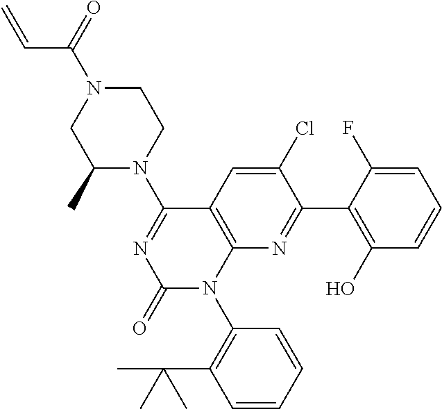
C1=CC=CC(N2C3=C(C=C(Cl)C(C4=C(O)C=CC=C4F)=N3)C(N3CCN(C(=O)C=C)CC3C)=NC2=O)=C1C(C)(C)C
